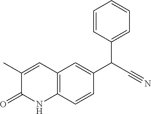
CC1=CC2=C(NC1=O)C=CC(C(C#N)C1=CC=CC=C1)=C2
